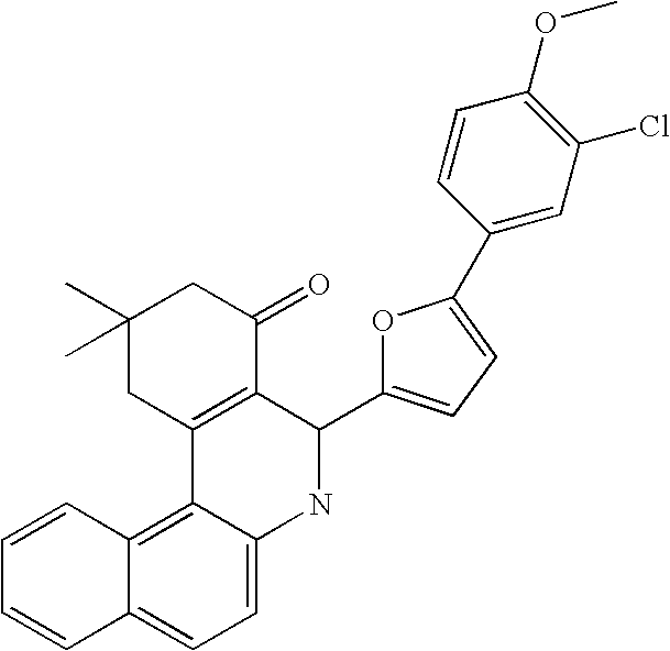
C1=C2C(=C3C(=C1)C=CC=C3)C1=C(C(C3=CC=C(C4=CC(Cl)=C(OC)C=C4)O3)N2)C(=O)CC(C)(C)C1
